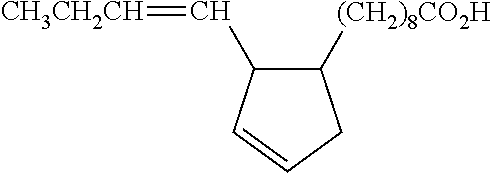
C1([(CH2)8CO2H])C(C=[CH3CH2CH])C=CC1
